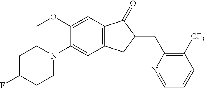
C1(OC)=CC2=C(C=C1N1CCC(F)CC1)CC(CC1=C([CF3])C=CC=N1)C2=O
